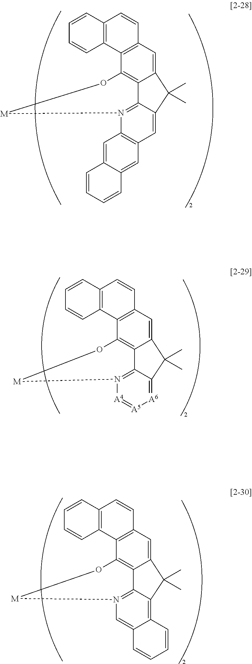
C12=CC3=C(C4=C1C1=N(C5=C(C=C1C2(C)C)C=C1C(=C5)C=CC=C1)[M]O4)C1=C(C=C3)C=CC=C1.C12=CC3=C(C4=C1C1=N([A4]=[A5][A6]=C1C2(C)C)[M]O4)C1=C(C=C3)C=CC=C1.C12=CC3=C(C4=C1C1=N(C=C5C(=C1C2(C)C)C=CC=C5)[M]O4)C1=C(C=C3)C=CC=C1
